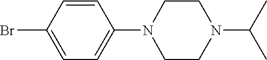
BrC1=CC=C(N2CCN(C(C)C)CC2)C=C1
